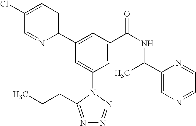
C1(C2=CC(C(NC(C3=CN=CC=N3)C)=O)=CC(N3C(CCC)=NN=N3)=C2)=CC=C(Cl)C=N1
